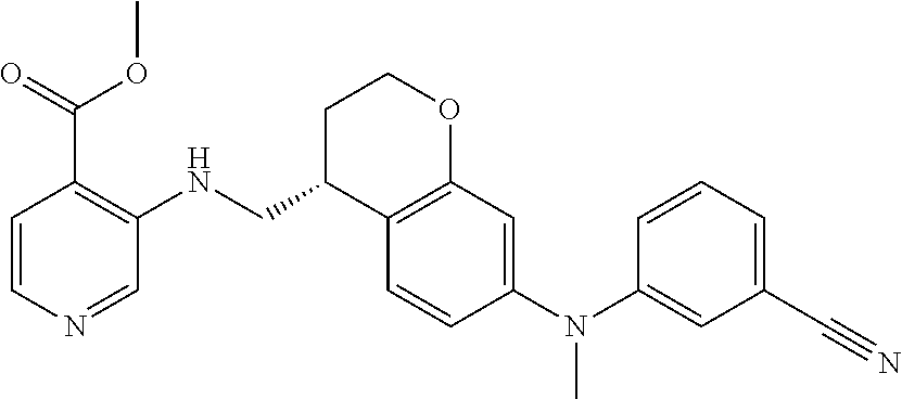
C1=CC(N(C2=CC(C#N)=CC=C2)C)=CC2=C1C(CNC1=C(C(OC)=O)C=CN=C1)CCO2
